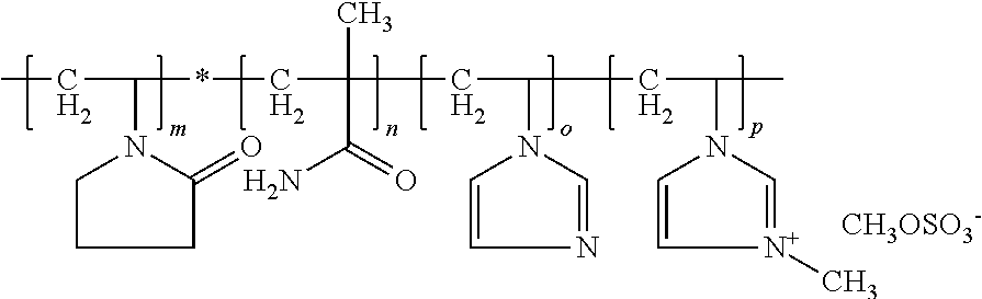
[CH3OSO3-].C(C(N1C=CN=C1)CC(C)N1C=C[N+](C)=C1)C(C*C(CC)N1CCCC1=O)(C)C(=O)N
